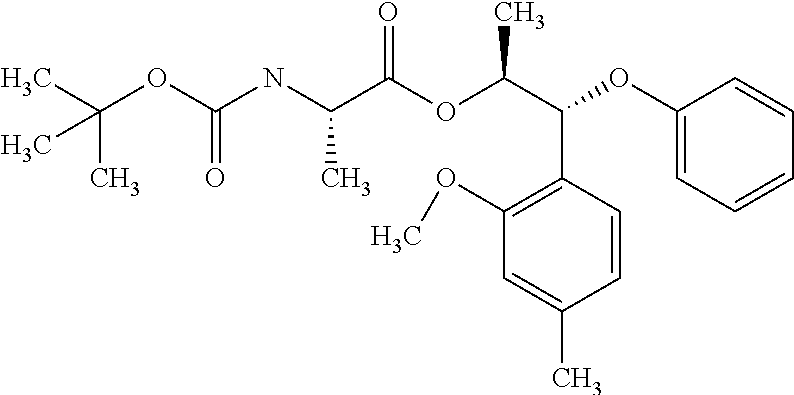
C(OC(NC(C(OC(C(C1=C(OC)C=C(C)C=C1)OC1=CC=CC=C1)C)=O)C)=O)(C)(C)C
